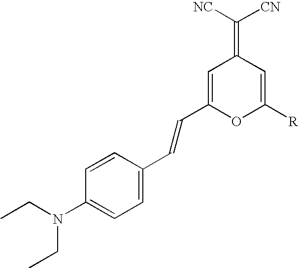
C1=C(C=CC2=CC(=C([CN])[NC])C=C([R])O2)C=CC(N(CC)CC)=C1
